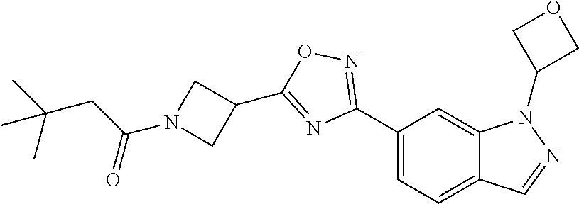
C1(C2=NOC(C3CN(C(CC(C)(C)C)=O)C3)=N2)=CC=C2C(=C1)N(C1COC1)N=C2
